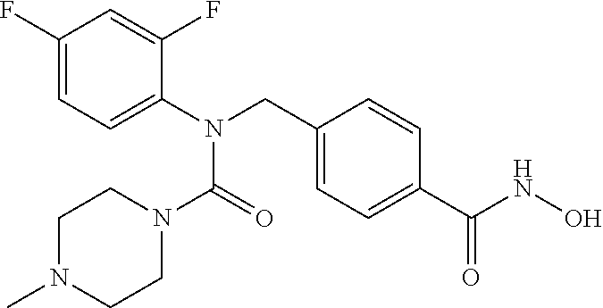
C1(F)=CC=C(N(CC2=CC=C(C(NO)=O)C=C2)C(=O)N2CCN(C)CC2)C(F)=C1
